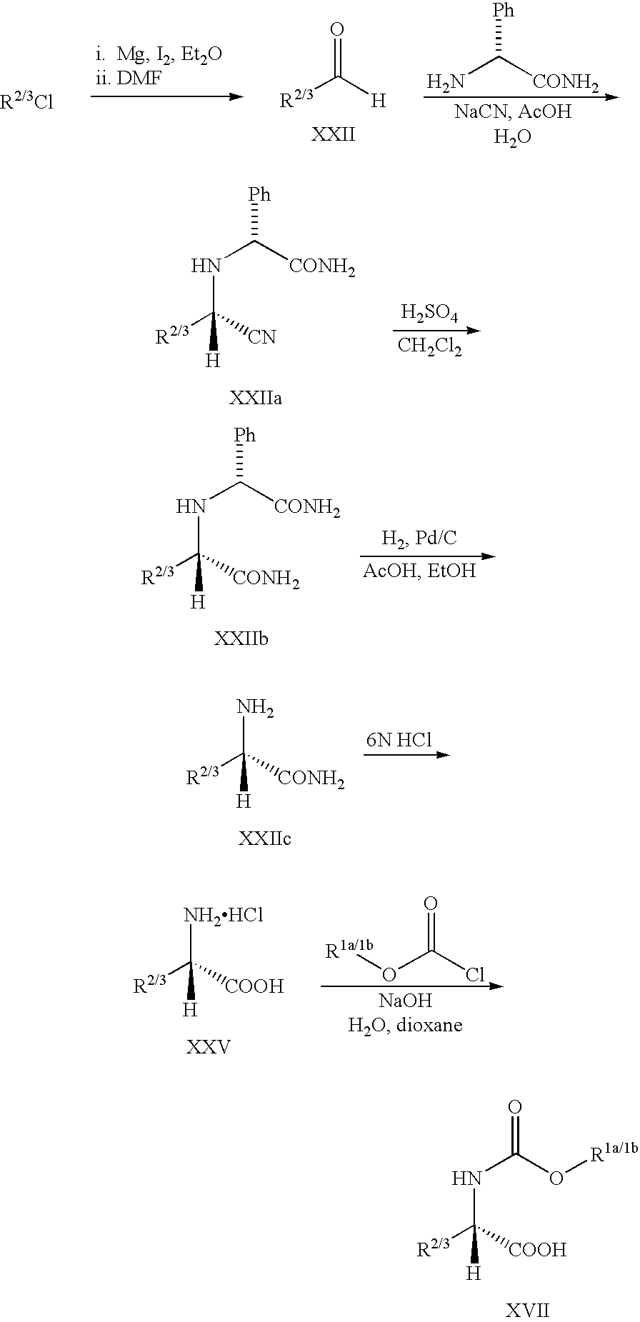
NC([CONH2])[Ph].[R2/3]C([H])=O.[H2SO4].[CH2Cl2].N(C([CONH2])[Ph])C([R2/3])([CN])[H].N(C([CONH2])[Ph])C([R2/3])([CONH2])[H].[R1a/1b]OC(Cl)=O.[NH2HCl]C([R2/3])([COOH])[H].N(C([R2/3])([COOH])[H])C(O[R1a/1b])=O.NC([R2/3])([CONH2])[H]
